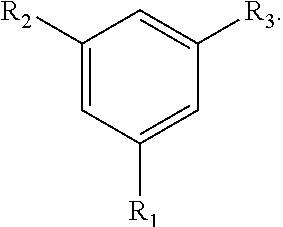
C1([R2])=CC([R1])=CC([R3])=C1
